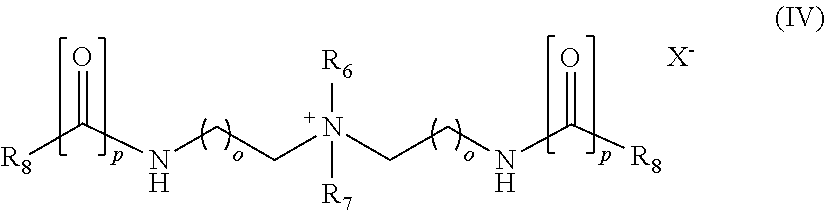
[R8]C(NCCN(CCNC([R8])=O)([R6])[R7])=O.[X-]
